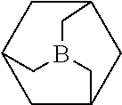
C1C2CC3CC1CB(C2)C3
